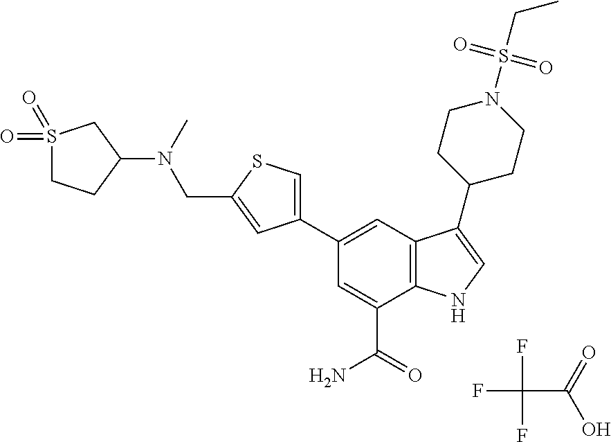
C1(C2=CC3=C(C(C(=O)N)=C2)NC=C3C2CCN(S(=O)(=O)CC)CC2)=CSC(CN(C2CS(=O)(=O)CC2)C)=C1.FC(F)(F)C(=O)O
